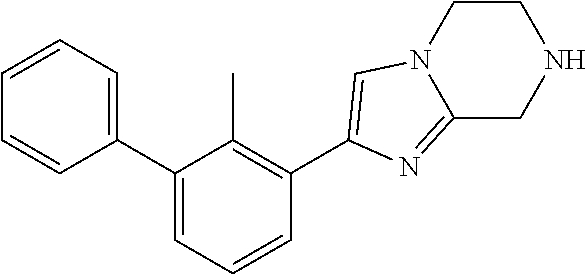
C1(C2=CC=CC(C3=CN4CCNCC4=N3)=C2C)=CC=CC=C1
